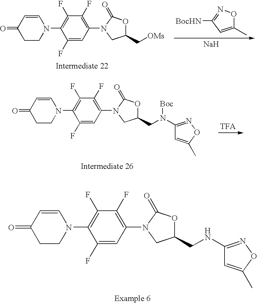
C1(F)=CC(N2C(=O)OC(CN(C3=NOC(C)=C3)[Boc])C2)=C(F)C(F)=C1N1CCC(=O)C=C1.C1(F)=CC(N2C(=O)OC(CNC3=NOC(C)=C3)C2)=C(F)C(F)=C1N1CCC(=O)C=C1.C1(F)=CC(N2C(=O)OC(C[OMs])C2)=C(F)C(F)=C1N1CCC(=O)C=C1.[Na].[BocHN]C1=NOC(C)=C1
